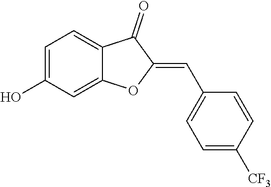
C1=C(O)C=C2C(=C1)C(=O)C(=CC1=CC=C([CF3])C=C1)O2
